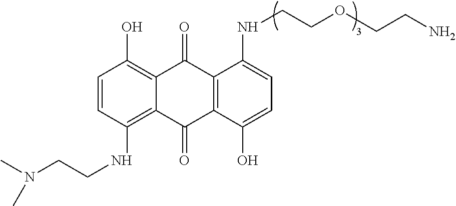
C1=CC(NCCN(C)C)=C2C(=C1O)C(=O)C1=C(C2=O)C(O)=CC=C1NCCOCCN
